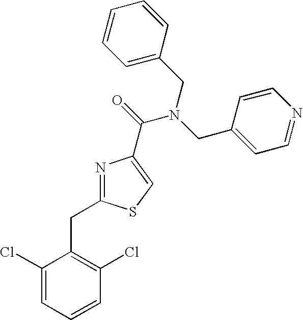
N1=C(CC2=C(Cl)C=CC=C2Cl)SC=C1C(=O)N(CC1=CC=NC=C1)CC1=CC=CC=C1
